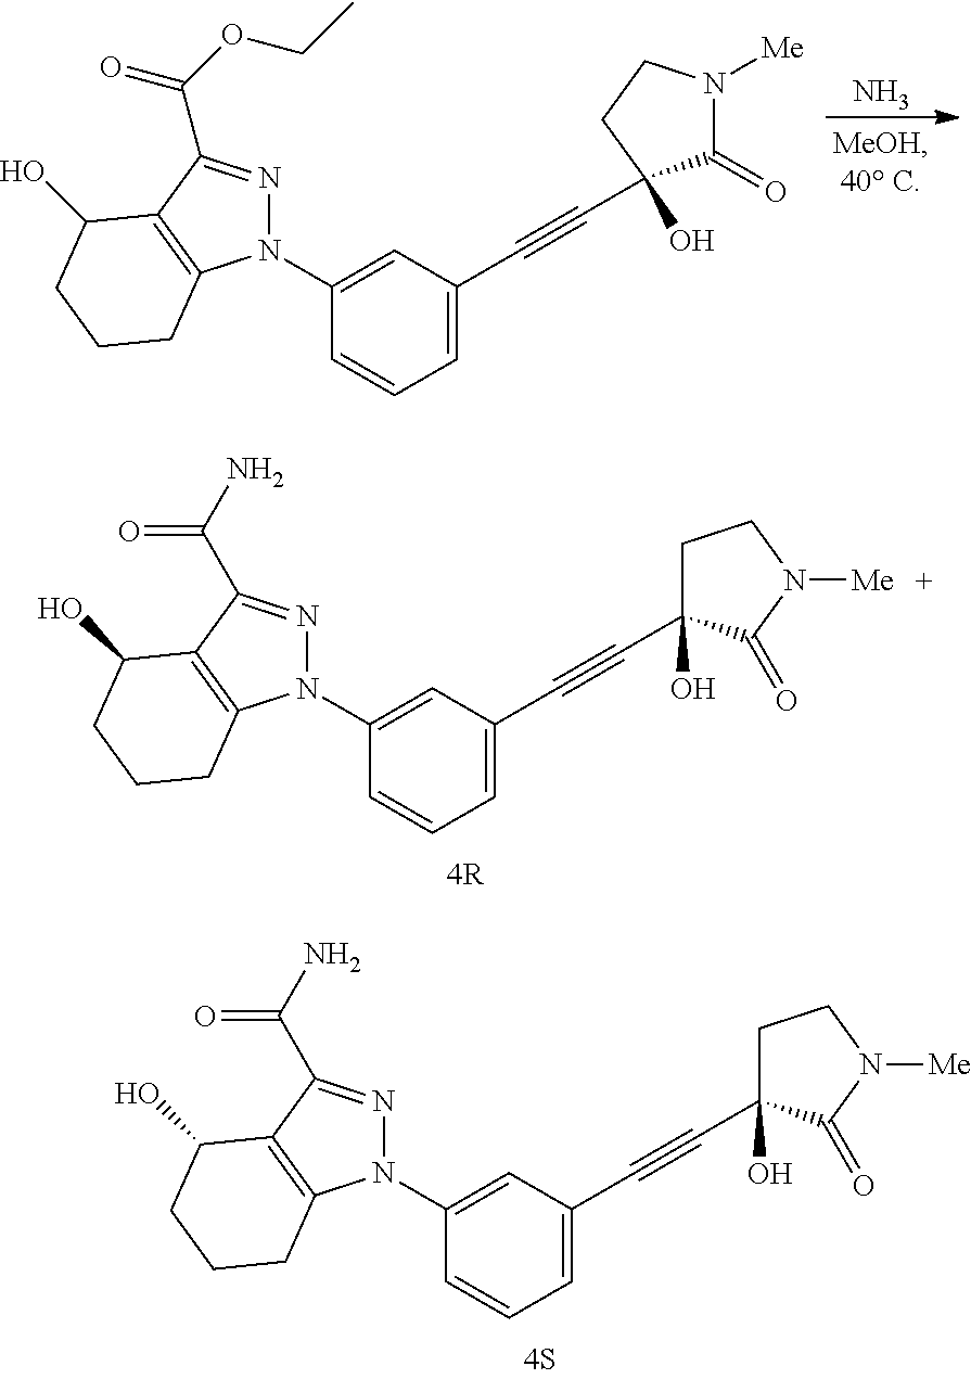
N1(C2=CC(C#CC3(O)C(=O)N([Me])CC3)=CC=C2)N=C(C(OCC)=O)C2=C1CCCC2O.N.N1(C2=CC(C#CC3(O)CCN([Me])C3=O)=CC=C2)N=C(C(=O)N)C2=C1CCCC2O.N1(C2=CC(C#CC3(O)CCN([Me])C3=O)=CC=C2)N=C(C(=O)N)C2=C1CCCC2O
